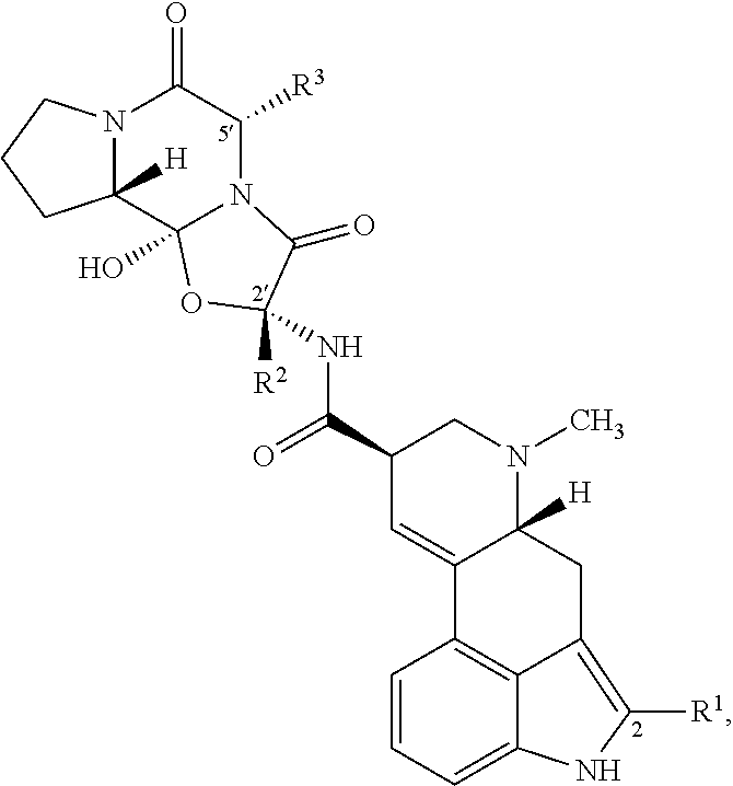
N12C([H])(C3(O)N(C([R3])C1=O)C(=O)C([R2])(NC(C1C=C4C([H])(N(C)C1)CC1=C([R1])NC5=CC=CC4=C15)=O)O3)CCC2
